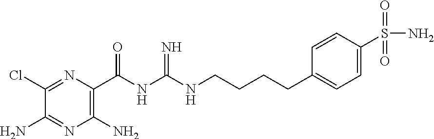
C1(Cl)=NC(C(NC(NCCCCC2=CC=C(S(=O)(=O)N)C=C2)=N)=O)=C(N)N=C1N
